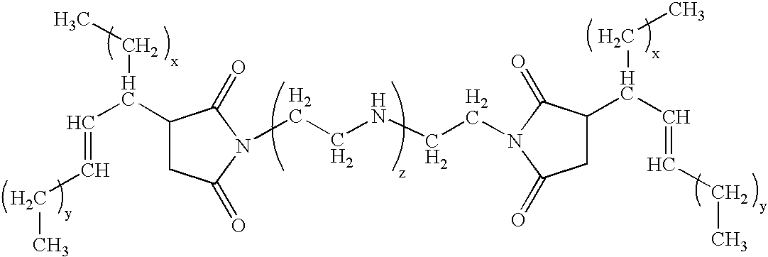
C1(C(C=CCC)CC)CC(=O)N(CCNCCN2C(=O)C(C(C=CCC)CC)CC2=O)C1=O
